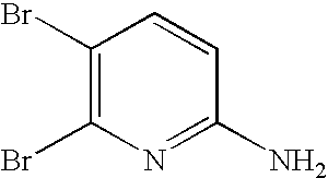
C1(Br)=C(Br)N=C(N)C=C1
